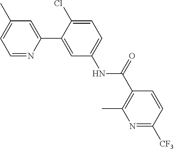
C1=C(C2=CC(NC(C3=C(C)N=C([CF3])C=C3)=O)=CC=C2Cl)N=CC=C1C
